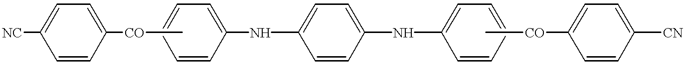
C1=C([NC])C=CC([CO]C)=C1.C1=C(NC2=CC=C(NC3=CC=CC=C3)C=C2)C=CC=C1.C1=C([CO]C)C=CC([CN])=C1
